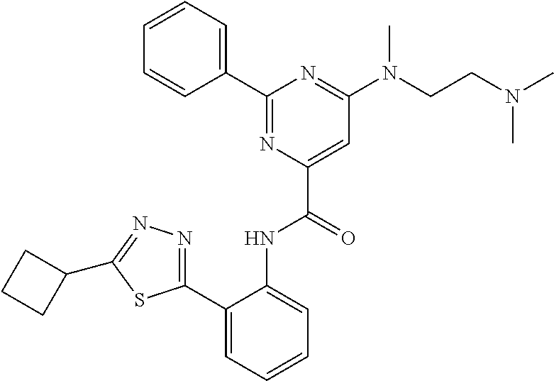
C1=CC=CC(C2=NC(C(=O)NC3=CC=CC=C3C3=NN=C(C4CCC4)S3)=CC(N(CCN(C)C)C)=N2)=C1
